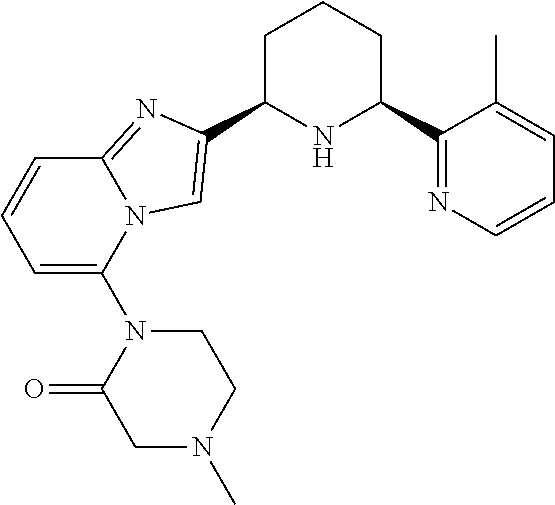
C1C(C2=CN3C(=N2)C=CC=C3N2C(=O)CN(C)CC2)NC(C2=NC=CC=C2C)CC1
